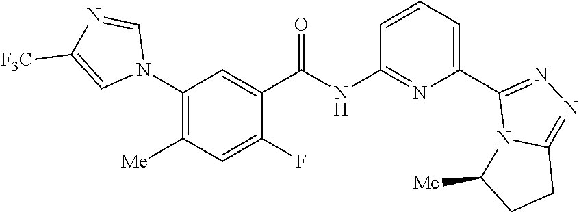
C1(N2C=NC([F3C])=C2)=C([Me])C=C(F)C(C(NC2=NC(C3=NN=C4N3C([Me])CC4)=CC=C2)=O)=C1
